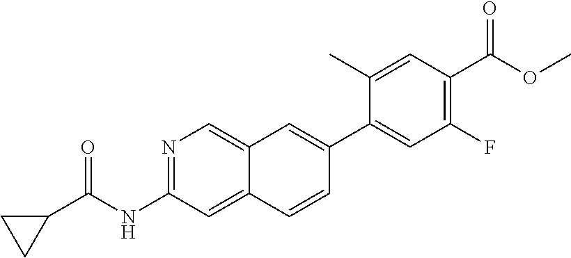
N1=C(NC(C2CC2)=O)C=C2C(=C1)C=C(C1=CC(F)=C(C(OC)=O)C=C1C)C=C2
